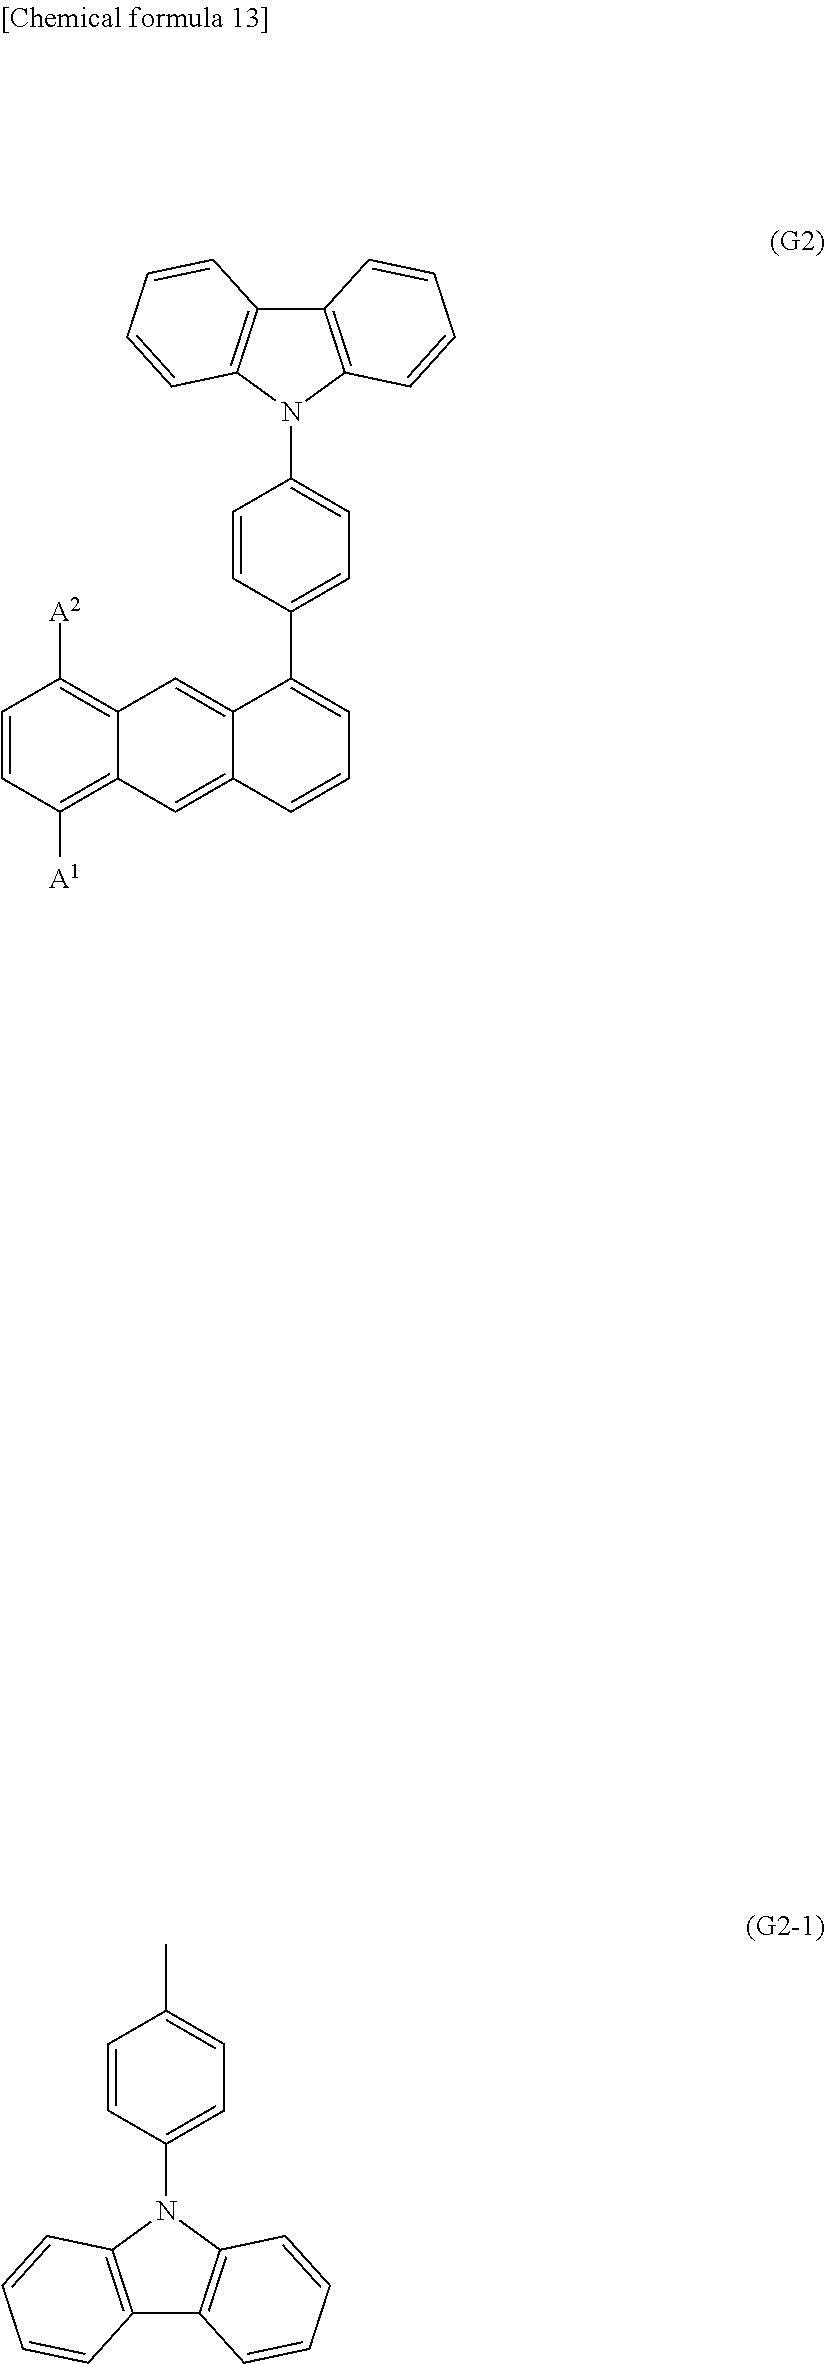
C12=C(C=CC=C1)N(C1=CC=C(C3=CC=CC4=CC5=C([A1])C=CC([A2])=C5C=C43)C=C1)C1=C2C=CC=C1.C12=C(C=CC=C1)N(C1=CC=C(C)C=C1)C1=C2C=CC=C1
